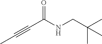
C(C(NCC(C)(C)C)=O)#CC
